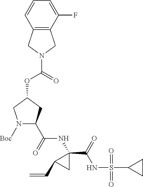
O=C(OC1CN([Boc])C(C(=O)NC2(C(=O)NS(=O)(=O)C3CC3)CC2C=C)C1)N1CC2=C(C1)C=CC=C2F
